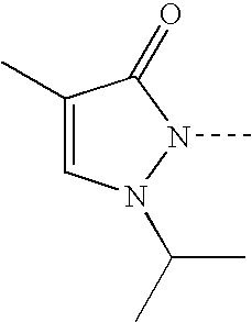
C1(C)=CN(C(C)C)N(C)C1=O
